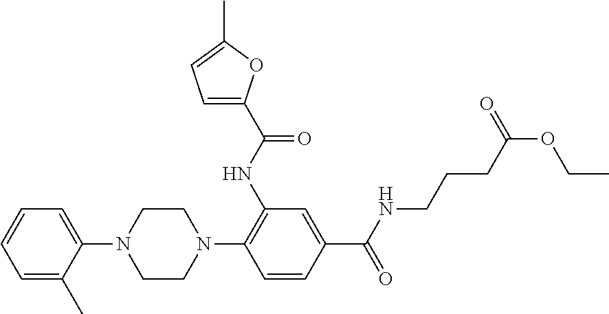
C1=C(C)C(N2CCN(C3=C(NC(C4=CC=C(C)O4)=O)C=C(C(=O)NCCCC(=O)OCC)C=C3)CC2)=CC=C1
